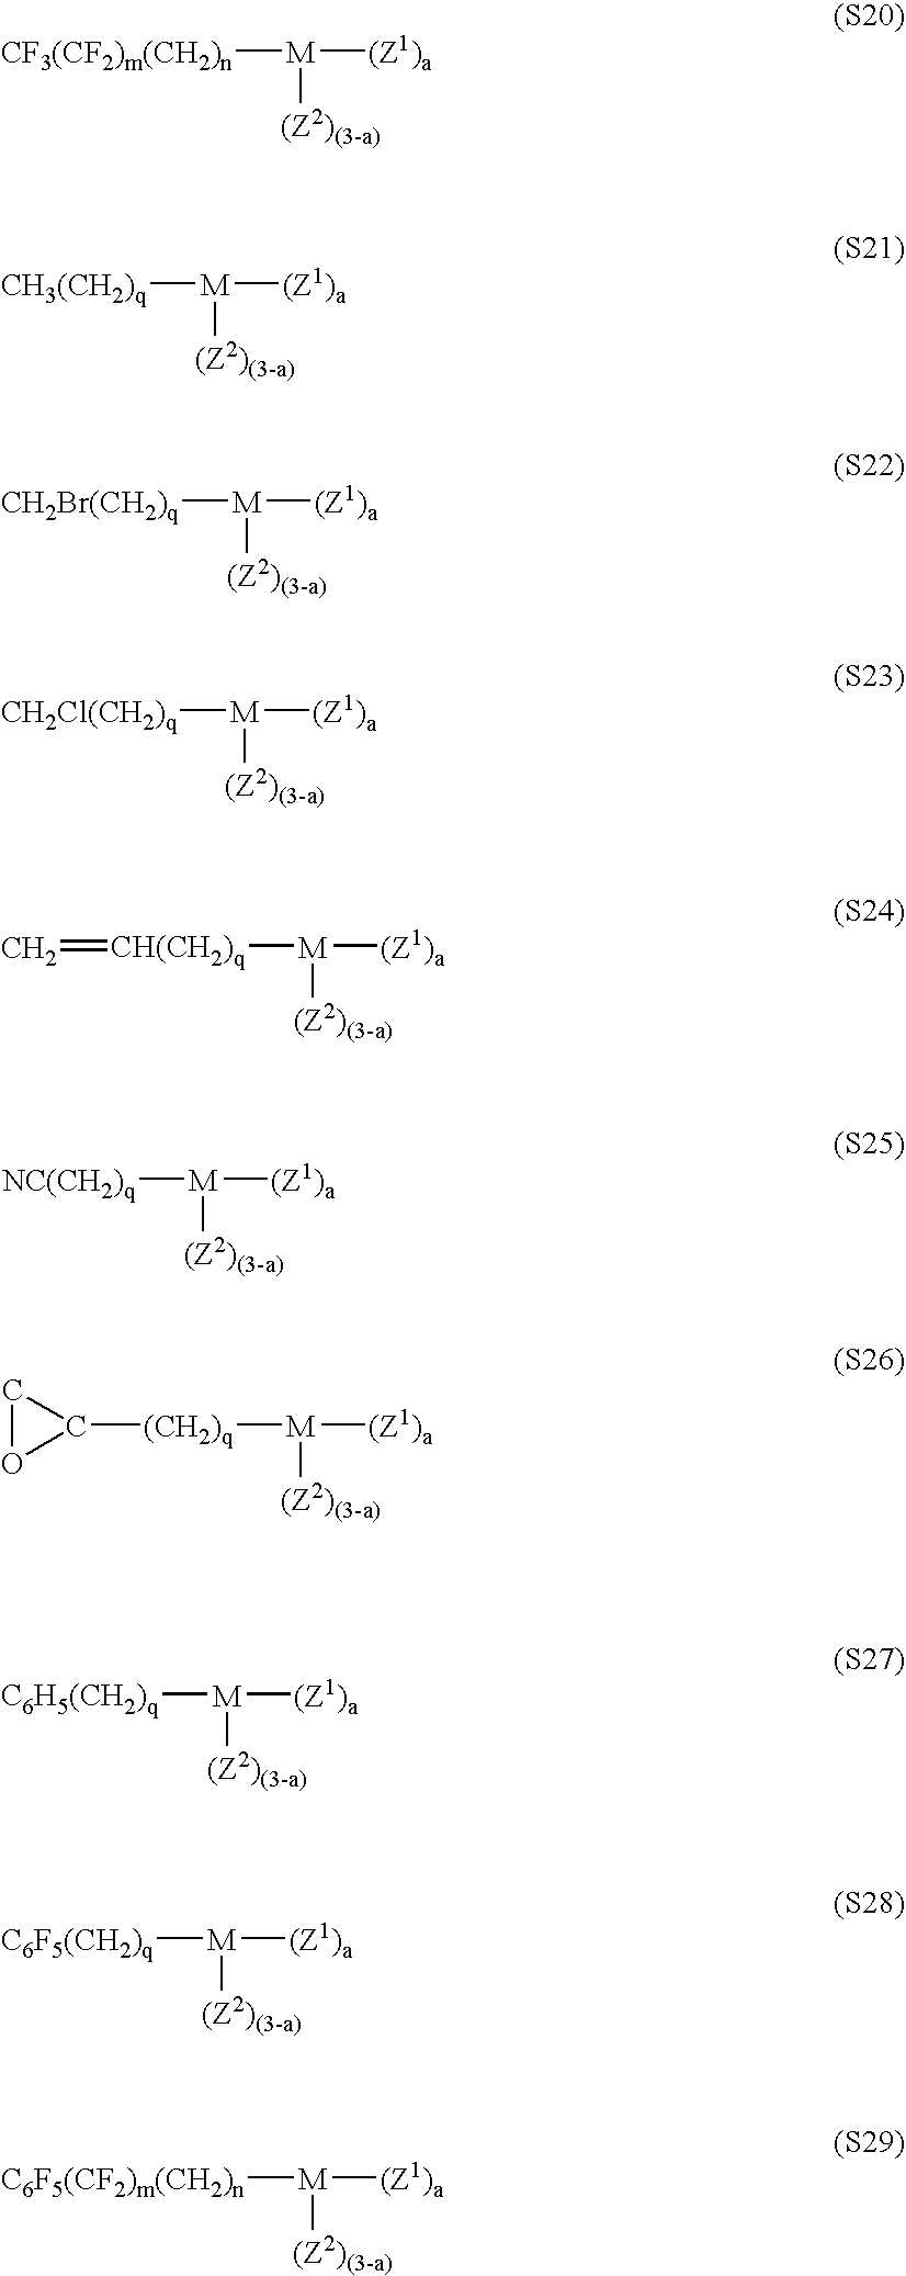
[CF3(CF2)m(CH2)n][M]([(Z1)a])[(Z2)(3-a)].[CH3(CH2)q][M]([(Z1)a])[(Z2)(3-a)].[CH2Br(CH2)q][M]([(Z1)a])[(Z2)(3-a)].[CH2Cl(CH2)q][M]([(Z1)a])[(Z2)(3-a)].[CH(CH2)q]([M]([(Z1)a])[(Z2)(3-a)])=C.[NC(CH2)q][M]([(Z1)a])[(Z2)(3-a)].[(CH2)q]([M]([(Z1)a])[(Z2)(3-a)])C1CO1.[C6H5(CH2)q][M]([(Z1)a])[(Z2)(3-a)].[C6F5(CH2)q][M]([(Z1)a])[(Z2)(3-a)].[C6F5(CF2)m(CH2)n][M]([(Z1)a])[(Z2)(3-a)]
